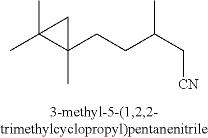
CC1(C)C(CCC(C[CN])C)(C)C1
